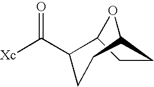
C12CCC(O1)CCC2C([Xc])=O
